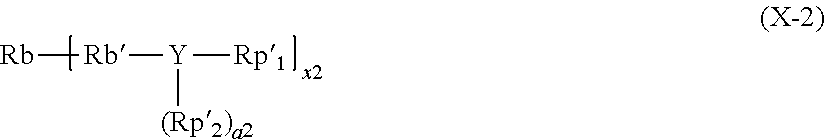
[Rb][Rb][Y]([(Rp2)a2])[Rp1]
